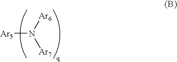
N([Ar5])([Ar6])[Ar7]
